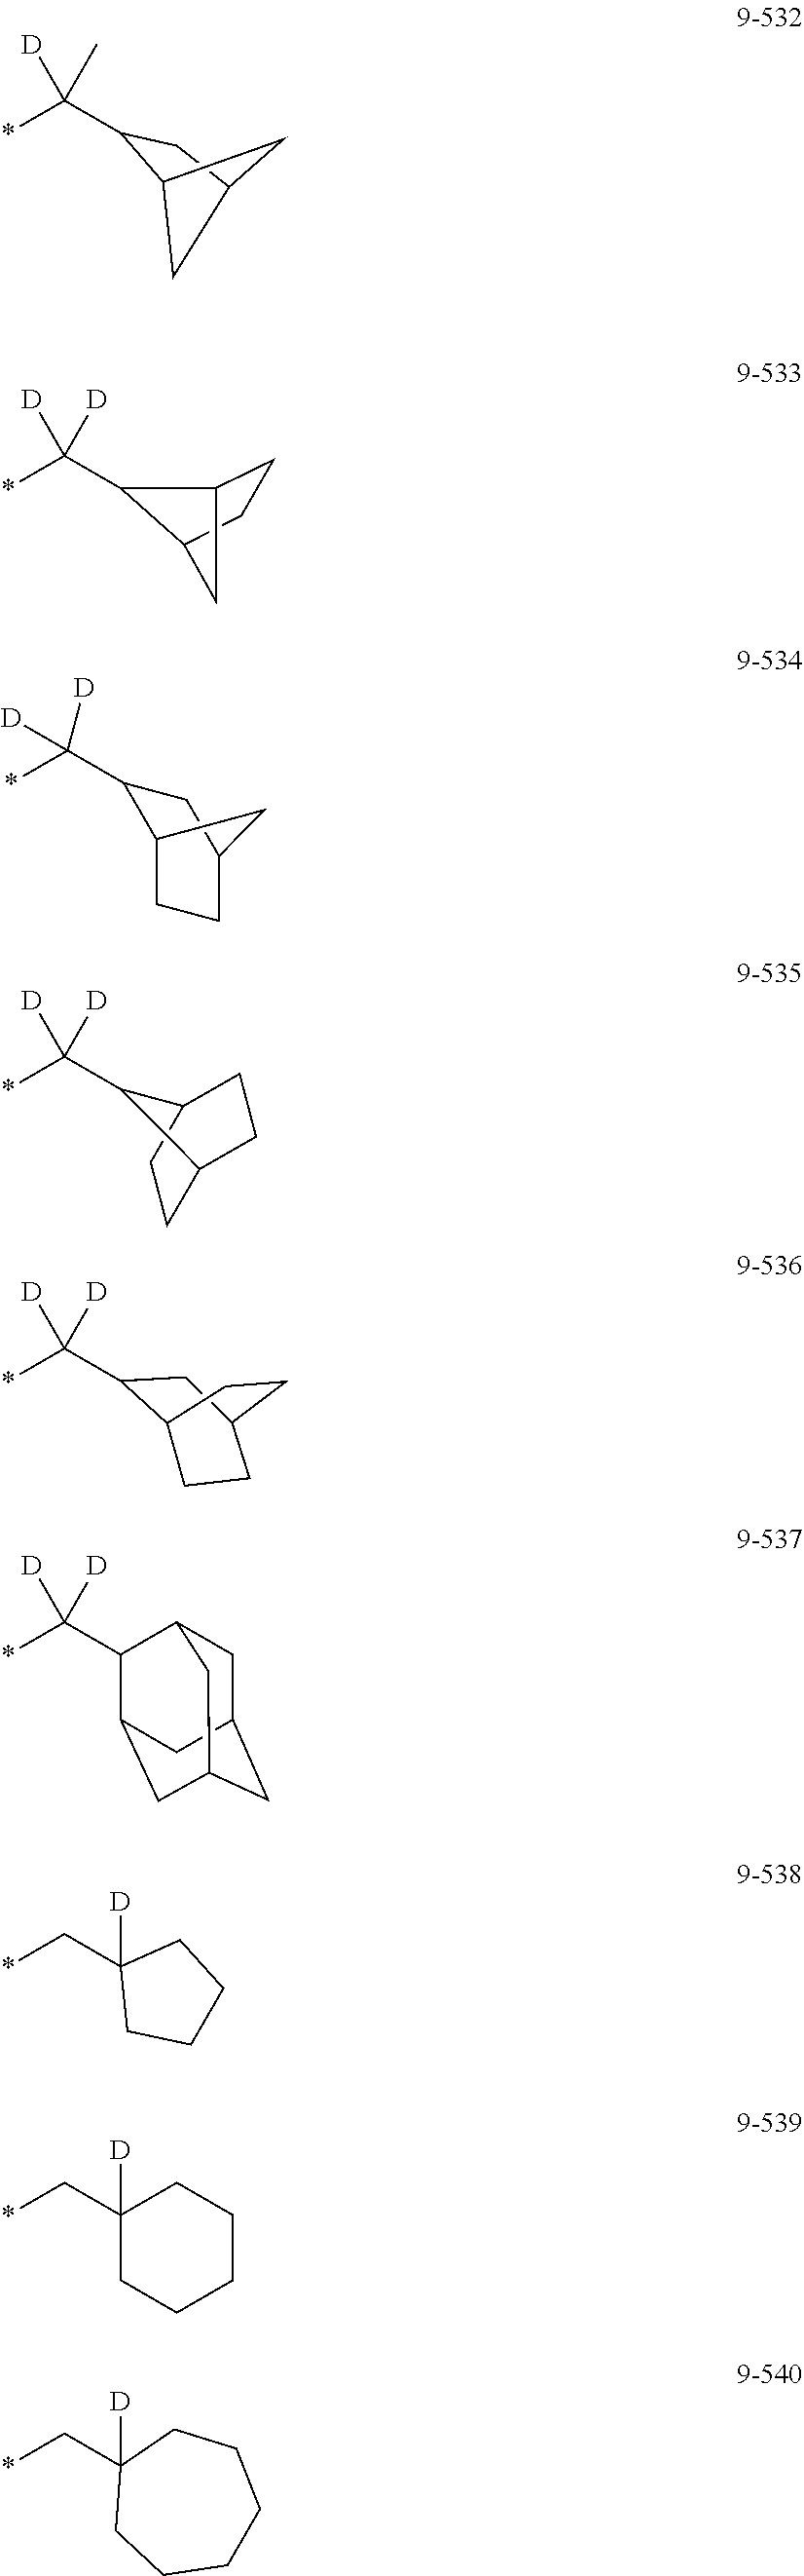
*CC1([D])CCCC1.*CC1([D])CCCCC1.*CC1([D])CCCCCC1.C(*)(C1C2CC(C1)C2)(C)[D].C(*)(C1C2CCC1C2)([D])[D].C(*)(C1C2CCC(C1)C2)([D])[D].*C(C1C2CCC1CC2)([D])[D].*C(C1C2CCC(C1)CC2)([D])[D].*C(C1C2CC3CC(CC1C3)C2)([D])[D]
